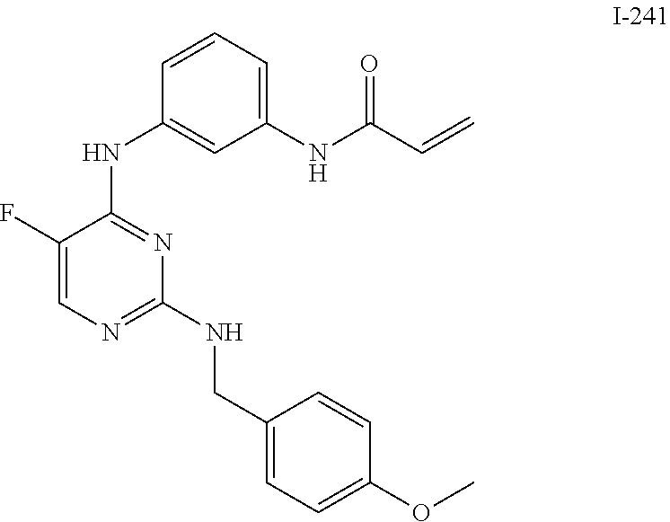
C1(F)=CN=C(NCC2=CC=C(OC)C=C2)N=C1NC1=CC(NC(=O)C=C)=CC=C1
